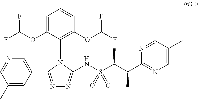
N1=C(C2=CN=CC(C)=C2)N(C2=C(OC(F)F)C=CC=C2OC(F)F)C(NS(C(C(C2=NC=C(C)C=N2)C)C)(=O)=O)=N1
